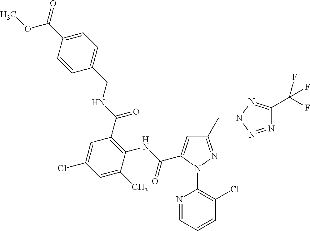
COC(C1=CC=C(CNC(C2=C(NC(=O)C3=CC(CN4N=C(C(F)(F)F)N=N4)=NN3C3=C(Cl)C=CC=N3)C(C)=CC(Cl)=C2)=O)C=C1)=O
